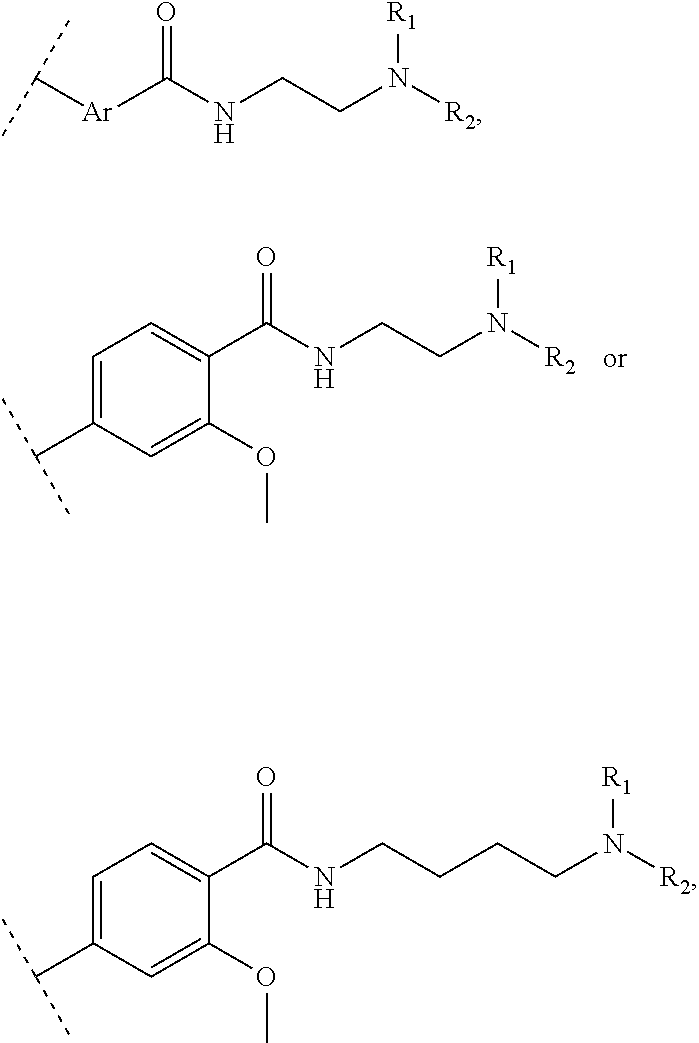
O=C(NCCN([R2])[R1])C1=CC=C(C(C)C)C=C1OC.O=C(NCCN([R2])[R1])[Ar]C(C)C.C(CCCN([R2])[R1])NC(C1=CC=C(C(C)C)C=C1OC)=O
